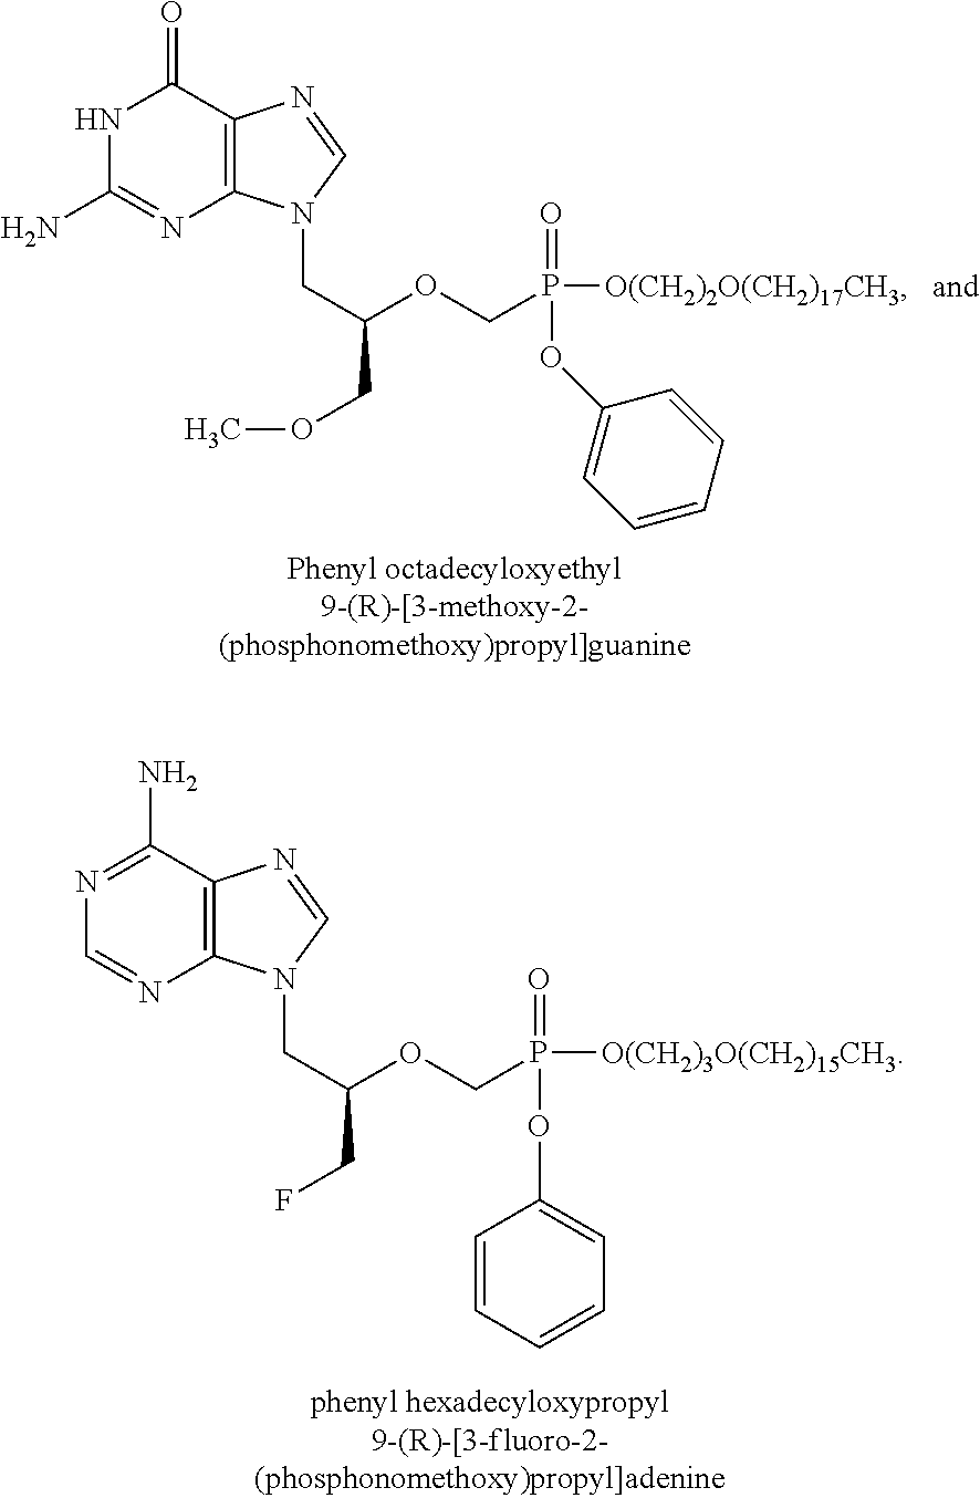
N1C(N)=NC2=C(C1=O)N=CN2CC(OCP([O(CH2)2O(CH2)17CH3])(=O)OC1=CC=CC=C1)COC.N1=C(N)C2=C(N=C1)N(CC(OCP([O(CH2)3O(CH2)15CH3])(=O)OC1=CC=CC=C1)CF)C=N2
